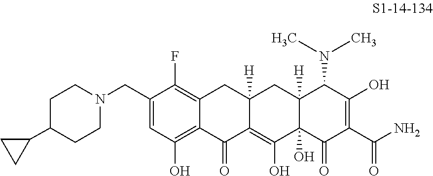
C1(CN2CCC(C3CC3)CC2)=CC(O)=C2C(=C1F)CC1([H])C(=C(O)C3(O)C([H])(C1)C(N(C)C)C(O)=C(C(N)=O)C3=O)C2=O
